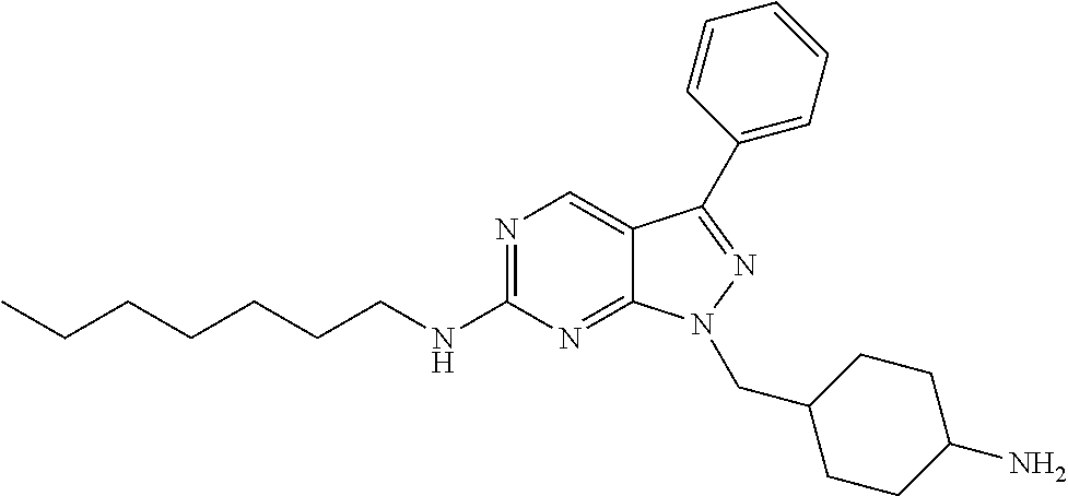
N1=C(NCCCCCCC)N=C2C(=C1)C(C1=CC=CC=C1)=NN2CC1CCC(N)CC1
